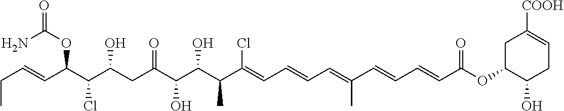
CCC=CC(C(C(CC(C(C(C(C(=CC=CC=C(C=CC=CC(OC1CC([COOH])=CCC1O)=O)C)Cl)C)O)O)=O)O)Cl)OC(=O)N
